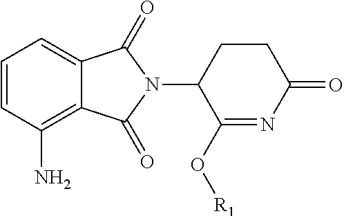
C1=CC(N)=C2C(=C1)C(=O)N(C1C(O[R1])=NC(=O)CC1)C2=O
